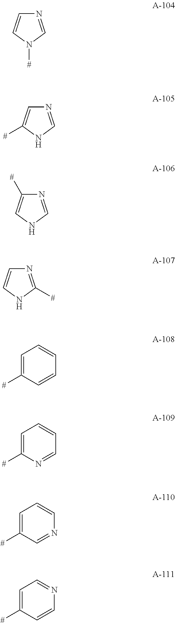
N1=CN([#])C=C1.N1=CNC([#])=C1.N1=CNC=C1[#].C1=CNC([#])=N1.C1=C([#])C=CC=C1.C1=C([#])N=CC=C1.C1=C([#])C=NC=C1.C1=C([#])C=CN=C1
